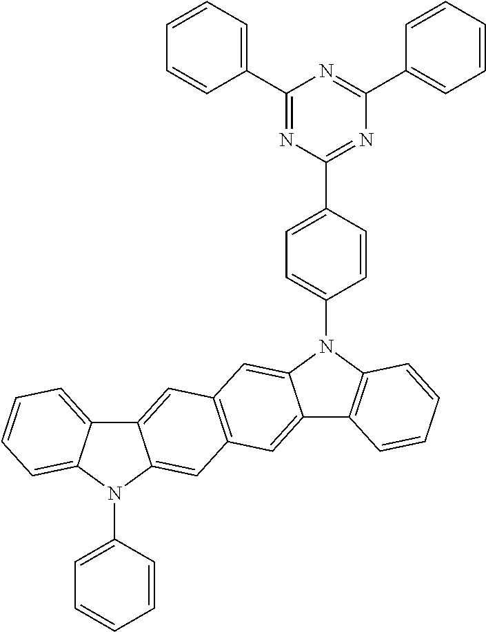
C1(C2=CC=CC=C2)=NC(C2=CC=C(N3C4=C(C5=CC6=C(C=C53)C=C3C(=C6)N(C5=CC=CC=C5)C5=CC=CC=C35)C=CC=C4)C=C2)=NC(C2=CC=CC=C2)=N1
